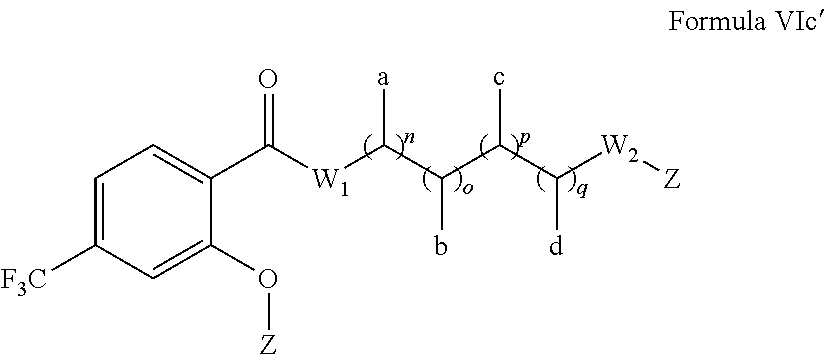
C1=C([F3C])C=C(O[Z])C(C([W1]C([a])C(b)C(c)C([d])[W2][Z])=O)=C1
